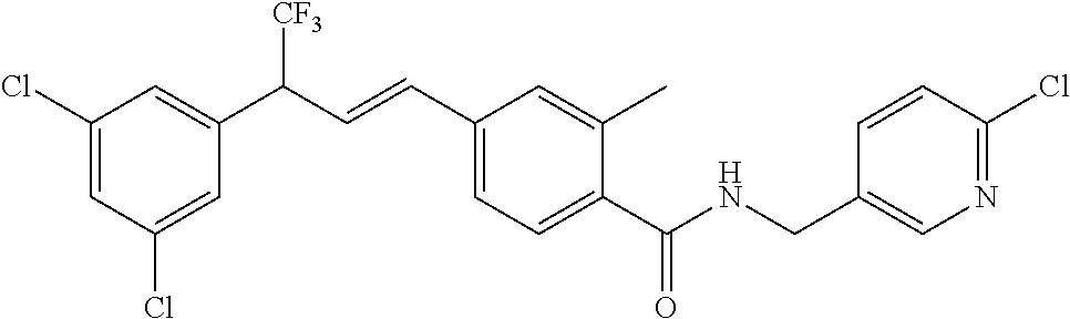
C1(Cl)=CC(Cl)=CC(C(C=CC2=CC=C(C(NCC3=CN=C(Cl)C=C3)=O)C(C)=C2)[CF3])=C1
